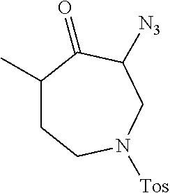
C1(C)CCN([Tos])CC([N3])C1=O
